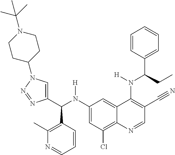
C1(N(C(C2=CN(C3CCN(C(C)(C)C)CC3)N=N2)C2=C(C)N=CC=C2)[H])=CC(Cl)=C2C(=C1)C(N(C(C1=CC=CC=C1)CC)[H])=C(C#N)C=N2
